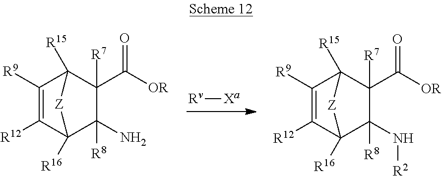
C1([R9])=C([R12])C2([R16])C([R8])(N)C([R7])(C([OR])=O)C1([R15])[Z]2.[Rv][Xa].C1([R9])=C([R12])C2([R16])C([R8])(N[R2])C([R7])(C([OR])=O)C1([R15])[Z]2
